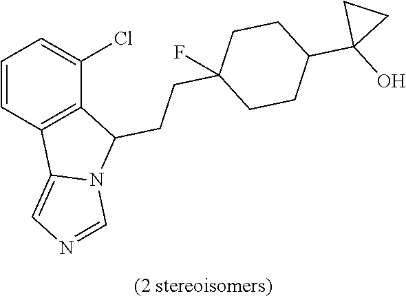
C1=CC2=C(C(Cl)=C1)C(CCC1(F)CCC(C3(O)CC3)CC1)N1C2=CN=C1
